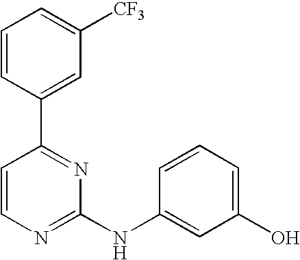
C1=CC(C2=NC(NC3=CC(O)=CC=C3)=NC=C2)=CC([CF3])=C1
